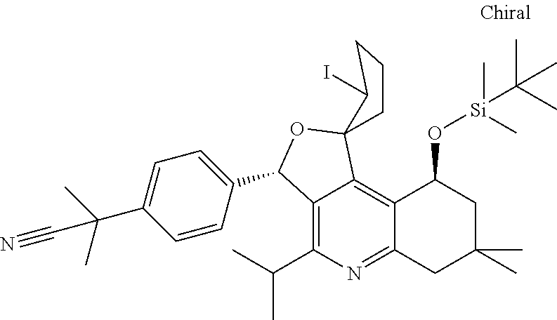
C12=C(C(C)C)N=C3C(=C1C1(OC2C2=CC=C(C(C)(C)C#N)C=C2)CCCC1I)C(O[Si](C)(C(C)(C)C)C)CC(C)(C)C3
